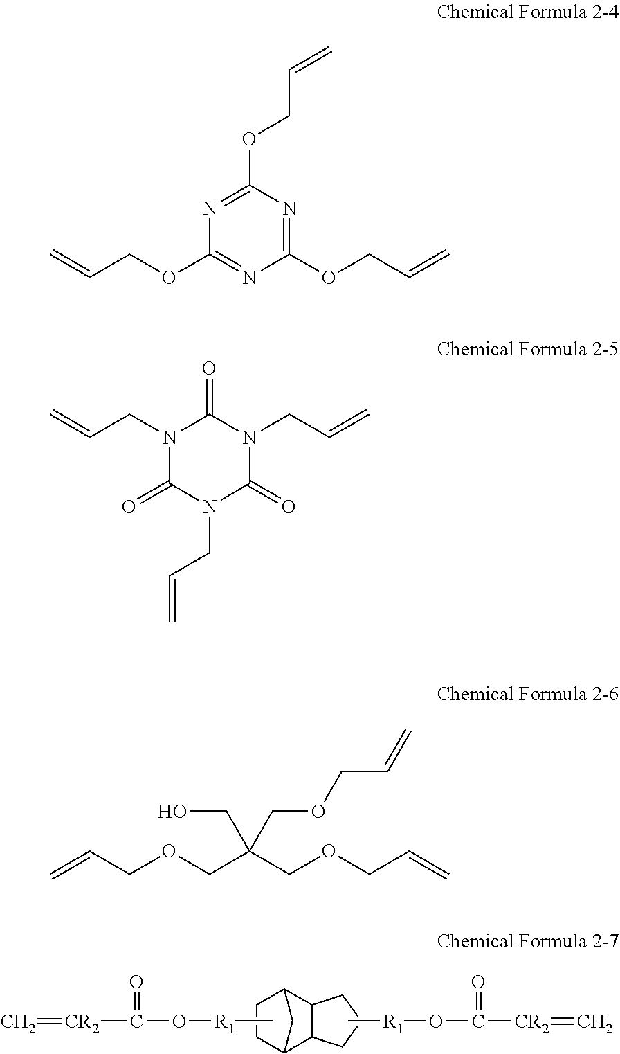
C12C3C(C(C1)CC2)CCC3.C[R1]OC([CR2]=C)=O.C[R1]OC([CR2]=C)=O.C1(OCC=C)=NC(OCC=C)=NC(OCC=C)=N1.N1(CC=C)C(=O)N(CC=C)C(=O)N(CC=C)C1=O.C=CCOCC(COCC=C)(CO)COCC=C
